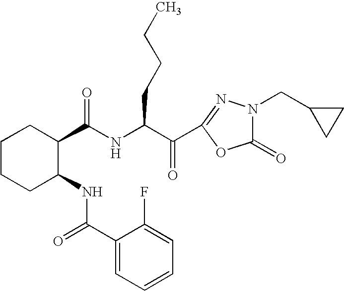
N(C(C(C1=NN(CC2CC2)C(=O)O1)=O)CCCC)C(C1CCCCC1NC(=O)C1=CC=CC=C1F)=O
